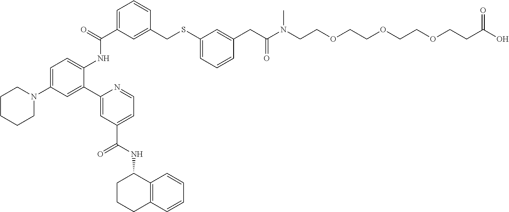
C1(C2=CC(N3CCCCC3)=CC=C2NC(C2=CC=CC(CSC3=CC=CC(CC(=O)N(CCOCCOCCOCCC(O)=O)C)=C3)=C2)=O)=CC(C(NC2CCCC3=C2C=CC=C3)=O)=CC=N1
